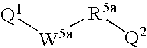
[Q1][W5a][R5a][Q2]
